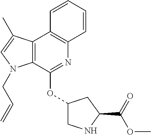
C12=C(C(OC3CNC(C(OC)=O)C3)=NC3=C1C=CC=C3)N(CC=C)C=C2C
